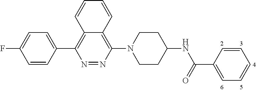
C1=CC(C2=C3C(=C(N4CCC(NC(C5=CC=CC=C5)=O)CC4)N=N2)C=CC=C3)=CC=C1F.[H]
